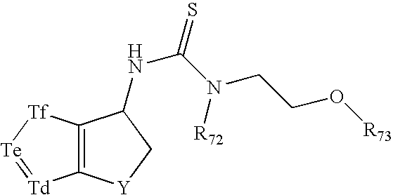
C12=C(C(NC(=S)N([R72])CCO[R73])C[Y]1)[Tf][Te]=[Td]2
